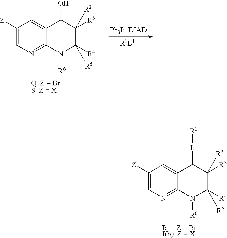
[R     Z = BrI(b)  Z = X].C1([Z])=CN=C2C(=C1)C([L1][R1])C([R3])([R2])C([R4])([R5])N2[R6].[Q  Z = BrS  Z = X].C1([Z])=CN=C2C(=C1)C(O)C([R3])([R2])C([R4])([R5])N2[R6]
